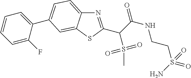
N1=C(C(C(NCCS(=O)(=O)N)=O)S(C)(=O)=O)SC2=CC(C3=CC=CC=C3F)=CC=C12
